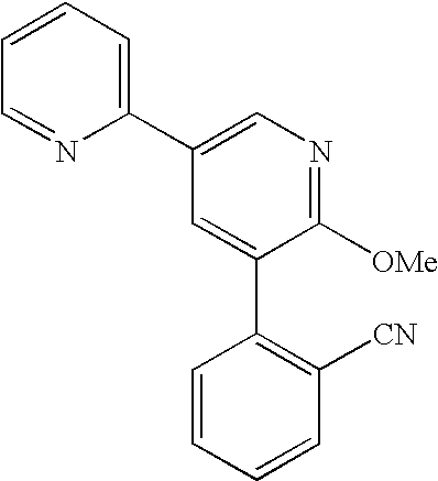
C1=CC=CC(C2=CC(C3=CC=CC=N3)=CN=C2[OMe])=C1[CN]
